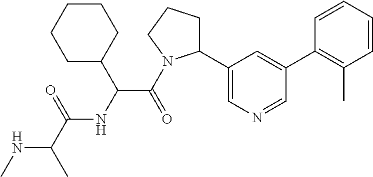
N(C(C)C(=O)NC(C(=O)N1C(C2=CN=CC(C3=C(C)C=CC=C3)=C2)CCC1)C1CCCCC1)C
